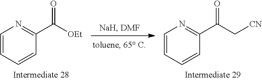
C1=CC=CN=C1C(C[CN])=O.C1=CC=CC(C([OEt])=O)=N1
